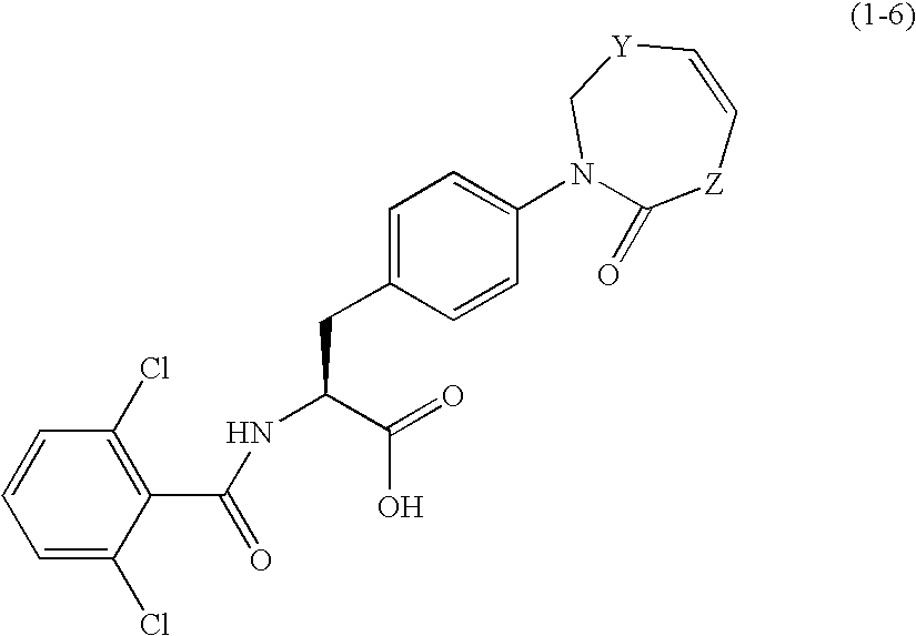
C1=C(Cl)C(C(NC(C(=O)O)CC2=CC=C(N3C(=O)[Z]C=C[Y]C3)C=C2)=O)=C(Cl)C=C1
